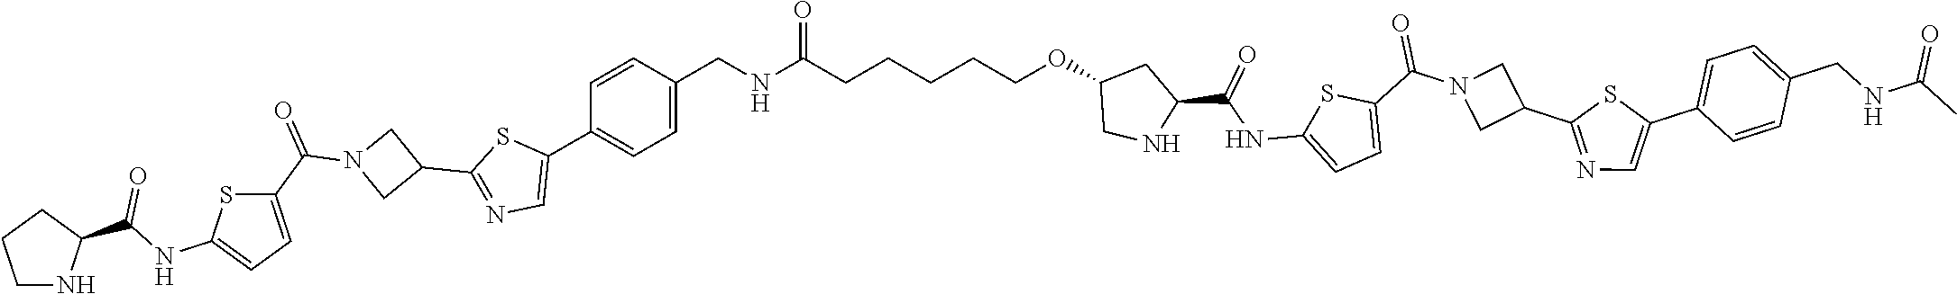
C1=CC(CNC(CCCCCOC2CNC(C(=O)NC3=CC=C(C(=O)N4CC(C5=NC=C(C6=CC=C(CNC(=O)C)C=C6)S5)C4)S3)C2)=O)=CC=C1C1=CN=C(C2CN(C(C3=CC=C(NC(C4NCCC4)=O)S3)=O)C2)S1
